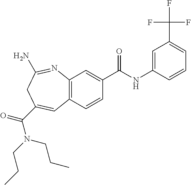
C12=C(C=CC(C(NC3=CC(C(F)(F)F)=CC=C3)=O)=C1)C=C(C(=O)N(CCC)CCC)CC(N)=N2
